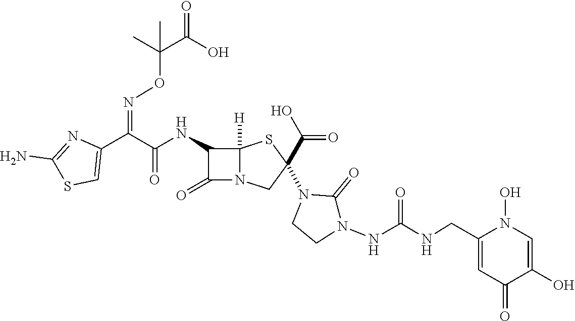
C(=O)(NC1C(=O)N2C1([H])SC(N1CCN(NC(NCC3=CC(=O)C(O)=CN3O)=O)C1=O)(C(O)=O)C2)C(C1=CSC(N)=N1)=NOC(C(O)=O)(C)C
